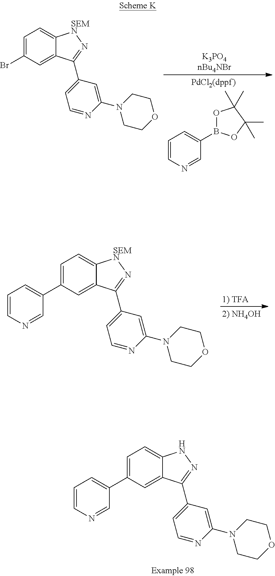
C1=C(Br)C=C2C(=C1)[SEMN]N=C2C1=CC=NC(N2CCOCC2)=C1.C1=CN=CC(B2OC(C)(C)C(C)(C)O2)=C1.C1=C(C2=CC=CN=C2)C=C2C(=C1)[SEMN]N=C2C1=CC=NC(N2CCOCC2)=C1.C1=C(C2=CC=CN=C2)C=C2C(=C1)NN=C2C1=CC=NC(N2CCOCC2)=C1
